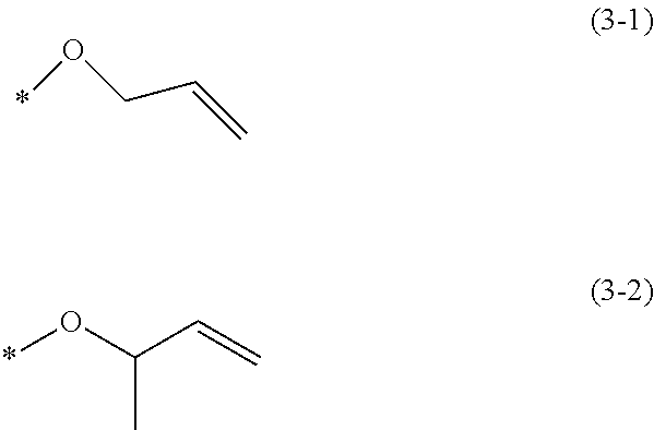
*OC(C)C=C.*OCC=C
